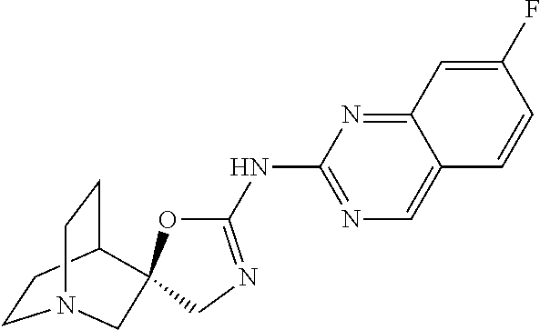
C1CC2CCN1CC21OC(NC2=NC=C3C(=N2)C=C(F)C=C3)=NC1
